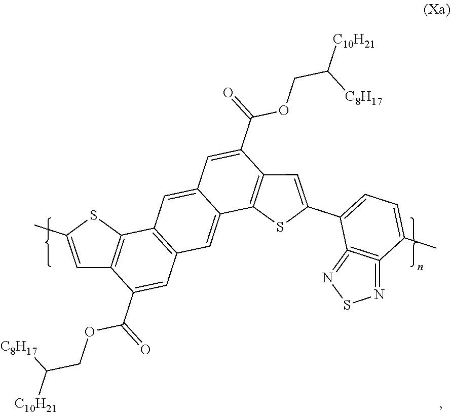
C12=C(C(C(=O)OCC([C10H21])[C8H17])=CC3=C1C=C1C(=C3)C3=C(C(C(OCC([C10H21])[C8H17])=O)=C1)C=C(C1=CC=C(C)C4=C1=NSN=4)S3)C=C(C)S2
